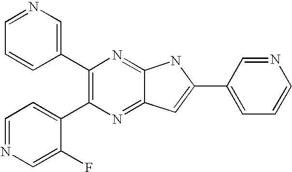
C1(C2=CN=CC=C2)=C(C2=CC=NC=C2F)N=C2C(=N1)NC(C1=CC=CN=C1)=C2
